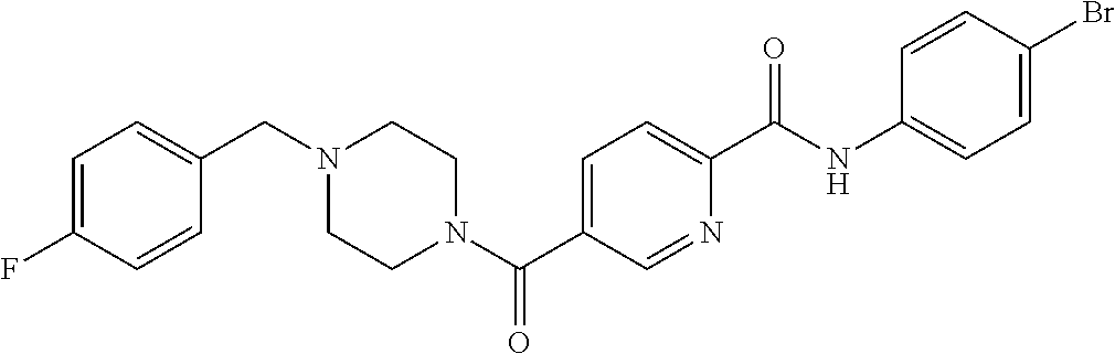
C1(F)=CC=C(CN2CCN(C(C3=CC=C(C(NC4=CC=C(Br)C=C4)=O)N=C3)=O)CC2)C=C1
